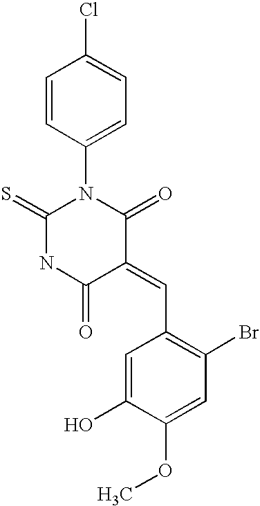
C1=CC(N2C(=S)NC(=O)C(=CC3=C(Br)C=C(OC)C(O)=C3)C2=O)=CC=C1Cl
